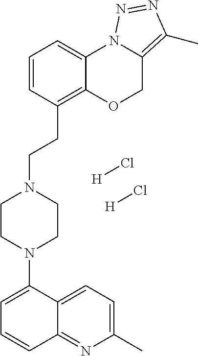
[H]Cl.[H]Cl.C1(N2CCN(CCC3=C4C(=CC=C3)N3C(=C(C)N=N3)CO4)CC2)=CC=CC2=NC(C)=CC=C12
